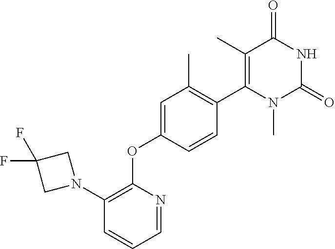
C1(N2CC(F)(F)C2)=C(OC2=CC(C)=C(C3=C(C)C(=O)NC(=O)N3C)C=C2)N=CC=C1
